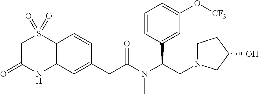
C12=C(C=C(CC(=O)N(C)C(CN3CCC(O)C3)C3=CC(O[CF3])=CC=C3)C=C1)NC(=O)CS2(=O)=O
